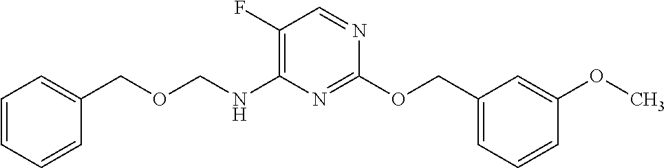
C1(F)=C(NCOCC2=CC=CC=C2)N=C(OCC2=CC=CC(OC)=C2)N=C1
